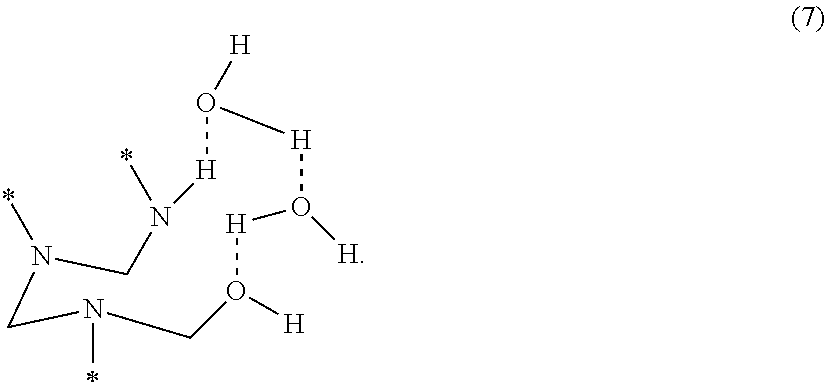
N1(*)CN(C)CO([H])[H]O([H])[H]O([H])[H]N(*)C1
